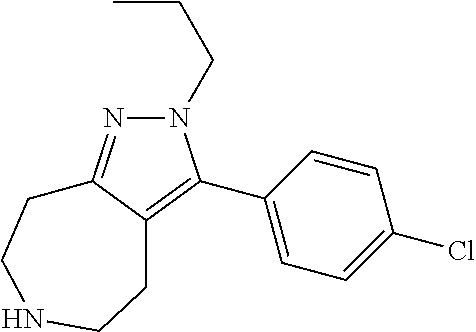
N1(CCC)N=C2C(=C1C1=CC=C(Cl)C=C1)CCNCC2
